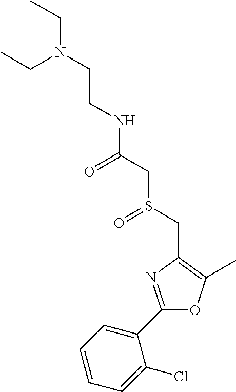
C(CN(CC)CC)NC(CS(CC1=C(C)OC(C2=CC=CC=C2Cl)=N1)=O)=O
